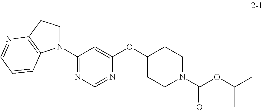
N1(C2=NC=NC(OC3CCN(C(OC(C)C)=O)CC3)=C2)CCC2=C1C=CC=N2
